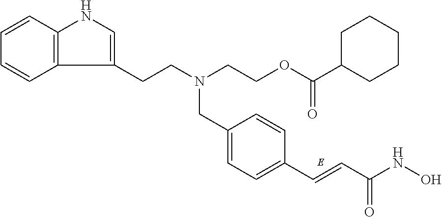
C1=C(CN(CCC2=CNC3=C2C=CC=C3)CCOC(C2CCCCC2)=O)C=CC(C=CC(NO)=O)=C1
